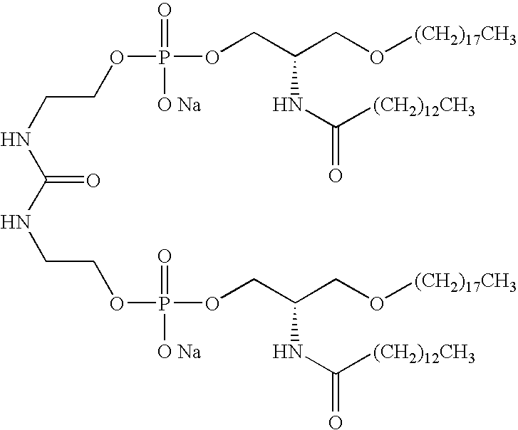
C(CNC(=O)NCCOP(OCC(CO[(CH2)17CH3])NC(=O)[(CH2)12CH3])(=O)[O Na])OP(OCC(CO[(CH2)17CH3])NC(=O)[(CH2)12CH3])(=O)[O Na]
